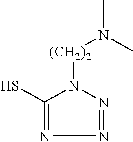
C1(S)=NN=NN1[(CH2)2]N(C)C
